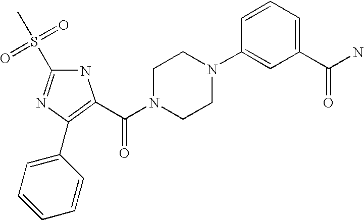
N1C(S(C)(=O)=O)=NC(C2=CC=CC=C2)=C1C(N1CCN(C2=CC(C(N)=O)=CC=C2)CC1)=O
